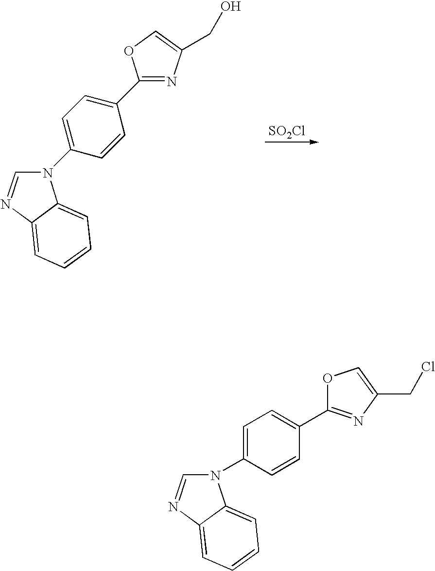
[SO2Cl].C12=CC=CC=C1N(C1=CC=C(C3=NC(CO)=CO3)C=C1)C=N2.C12=CC=CC=C1N(C1=CC=C(C3=NC(CCl)=CO3)C=C1)C=N2
